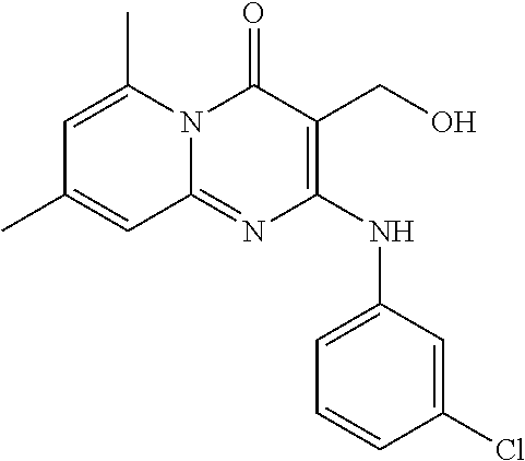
C1=C(C)N2C(=NC(NC3=CC=CC(Cl)=C3)=C(CO)C2=O)C=C1C
